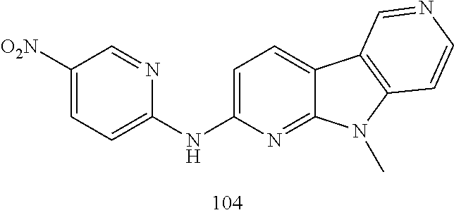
C12=NC(NC3=CC=C([O2N])C=N3)=CC=C1C1=C(N2C)C=CN=C1
